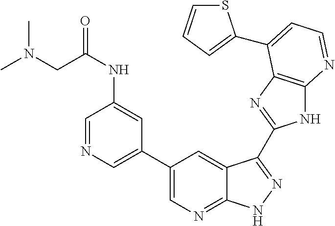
C1(C2=CN=CC(NC(CN(C)C)=O)=C2)=CN=C2C(=C1)C(C1=NC3=C(N1)N=CC=C3C1=CC=CS1)=NN2
